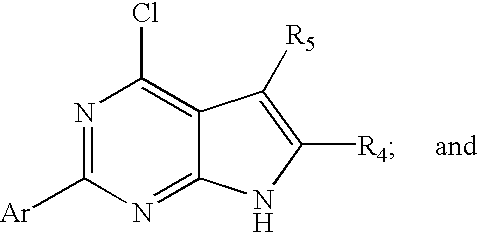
C12=NC([Ar])=NC(Cl)=C1C([R5])=C([R4])N2
